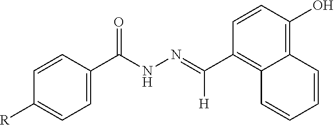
C1(C(=NNC(C2=CC=C([R])C=C2)=O)[H])=C2C(=C(O)C=C1)C=CC=C2
